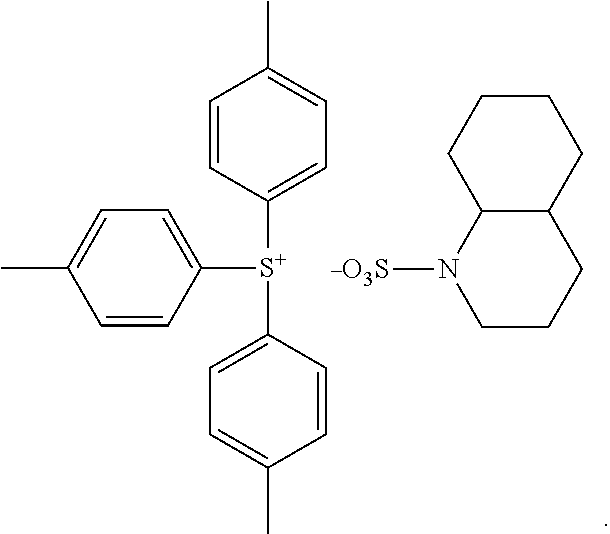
C1([S+](C2=CC=C(C)C=C2)C2=CC=C(C)C=C2)=CC=C(C)C=C1.C12C(CCCC1)CCCN2[_O3S]
